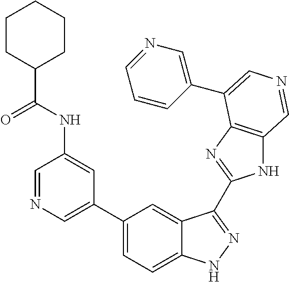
C1(C2=CN=CC(NC(C3CCCCC3)=O)=C2)=CC=C2C(=C1)C(C1=NC3=C(N1)C=NC=C3C1=CN=CC=C1)=NN2
